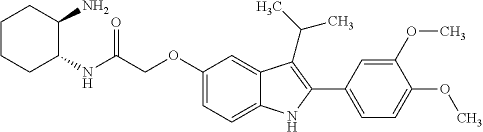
C(C(NC1C(N)CCCC1)=O)OC1=CC=C2C(=C1)C(C(C)C)=C(C1=CC=C(OC)C(OC)=C1)N2
